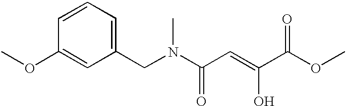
C1=CC(OC)=CC(CN(C(C=C(C(OC)=O)O)=O)C)=C1
